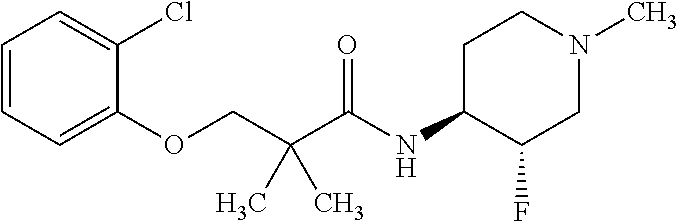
C1=CC=C(Cl)C(OCC(C)(C)C(=O)NC2C(F)CN(C)CC2)=C1
